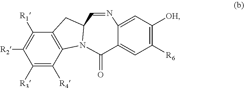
[OH]C1=C([R6])C=C2C(=C1)N=CC1N(C2=O)C2=C(C([R1])=C([R2])C([R3])=C2[R4])C1
